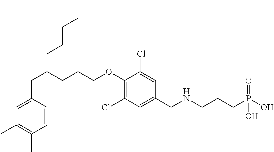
C1=C(CC(CCCOC2=C(Cl)C=C(CNCCCP(O)(=O)O)C=C2Cl)CCCCC)C=CC(C)=C1C
